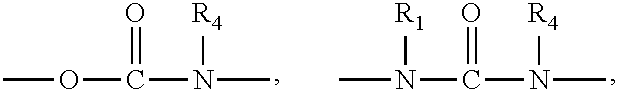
COC(N(C)[R4])=O.CN(C(N(C)[R4])=O)[R1]
